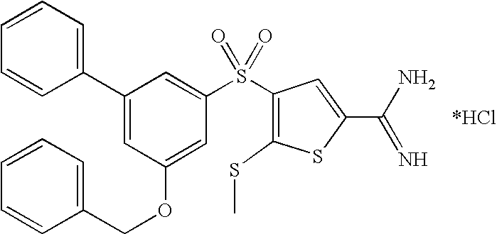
C1(C2=CC=CC=C2)=CC(OCC2=CC=CC=C2)=CC(S(C2=C(SC)SC(C(N)=N)=C2)(=O)=O)=C1.[*HCl]
